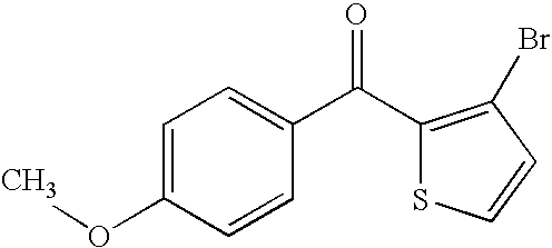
COC1=CC=C(C(=O)C2=C(Br)C=CS2)C=C1
